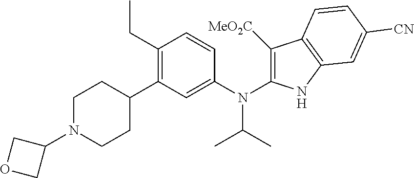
C1N(C2COC2)CCC(C2=C(CC)C=CC(N(C3=C([MeO2C])C4=C(N3)C=C([CN])C=C4)C(C)C)=C2)C1
